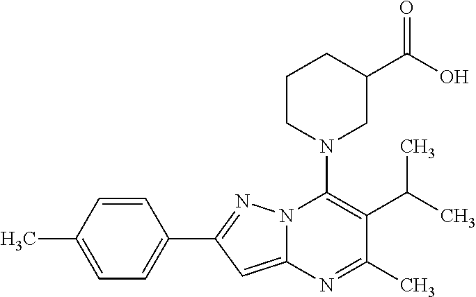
C1=CC(C)=CC=C1C1=NN2C(=C1)N=C(C)C(C(C)C)=C2N1CC(C(O)=O)CCC1
